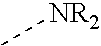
C[NR2]
